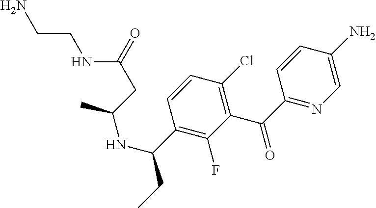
C1=C(N)C=CC(C(=O)C2=C(Cl)C=CC(C(CC)NC(C)CC(=O)NCCN)=C2F)=N1
